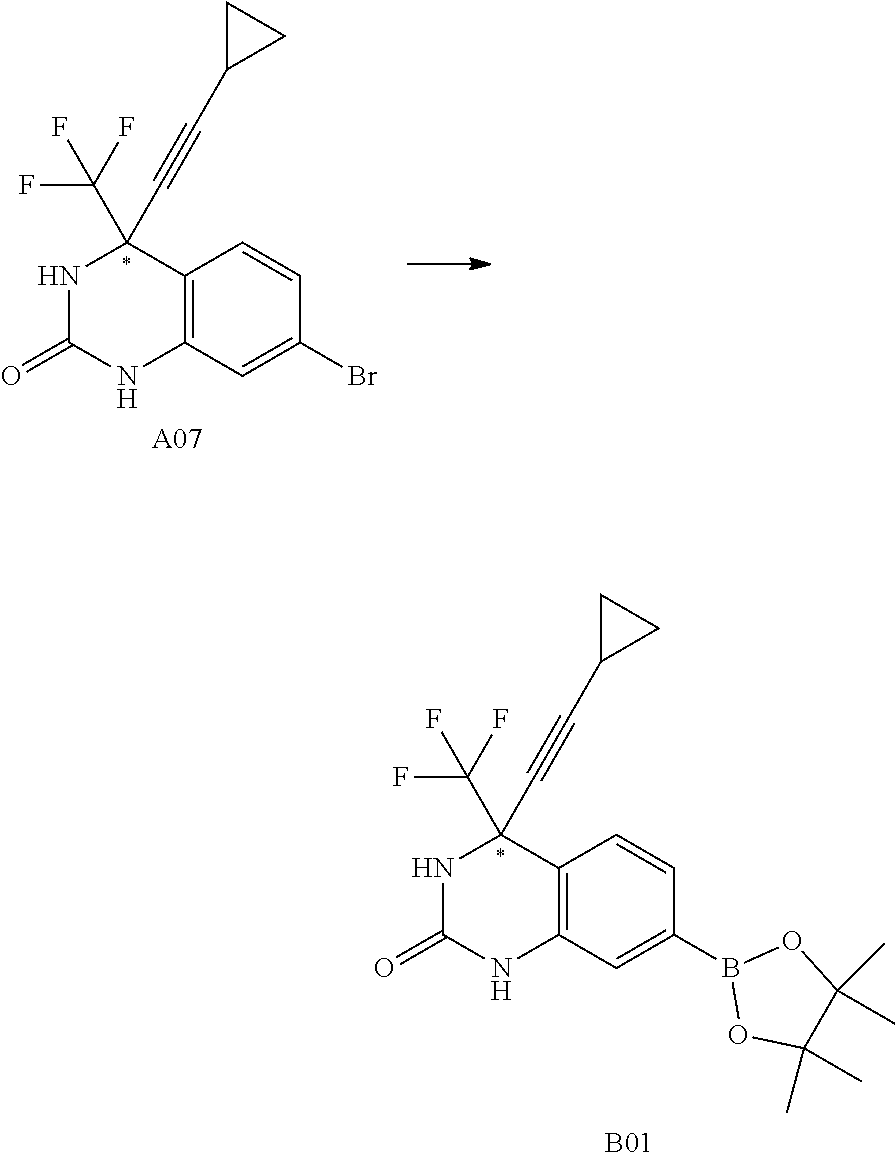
C12=C(C=C(Br)C=C1)NC(=O)NC2(C#CC1CC1)C(F)(F)F.[A07].C12=C(C=C(B3OC(C)(C)C(C)(C)O3)C=C1)NC(=O)NC2(C#CC1CC1)C(F)(F)F.[B01]
